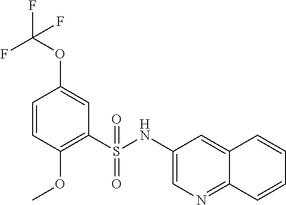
C1(S(NC2=CN=C3C(=C2)C=CC=C3)(=O)=O)=C(OC)C=CC(OC(F)(F)F)=C1
